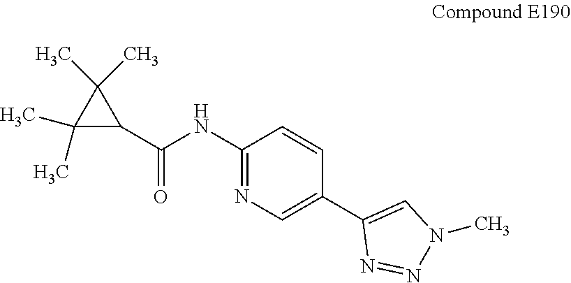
C1(NC(C2C(C)(C)C2(C)C)=O)=NC=C(C2=CN(C)N=N2)C=C1
